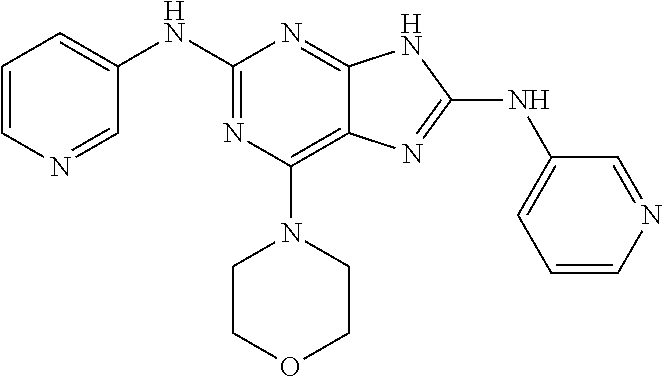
C1=CN=CC(NC2=NC(N3CCOCC3)=C3C(=N2)NC(NC2=CC=CN=C2)=N3)=C1
